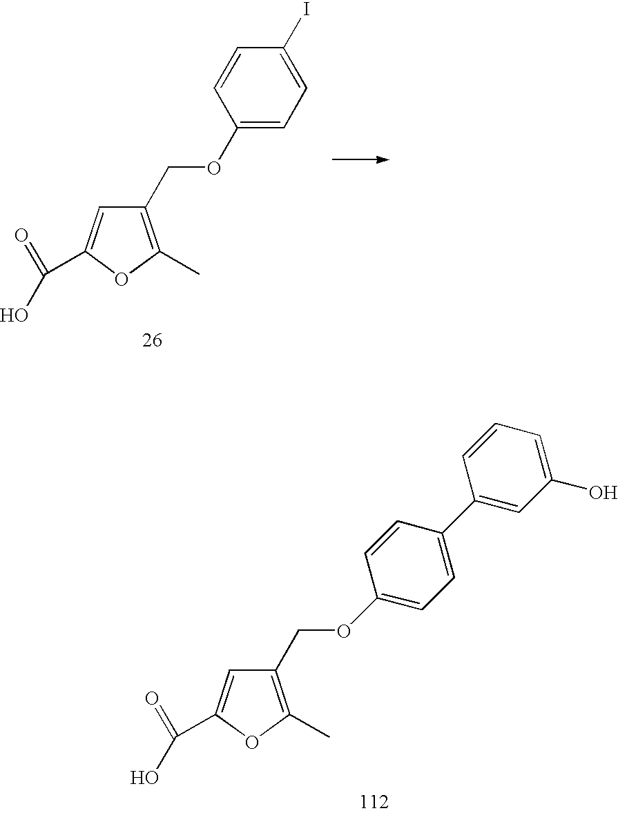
C1(COC2=CC=C(I)C=C2)=C(C)OC(C(=O)O)=C1.C1(COC2=CC=C(C3=CC(O)=CC=C3)C=C2)=C(C)OC(C(=O)O)=C1
